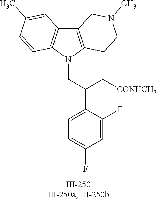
N1(CC(C2=CC=C(F)C=C2F)C[CONHCH3])C2=C(C3=C1C=CC(C)=C3)CN(C)CC2
